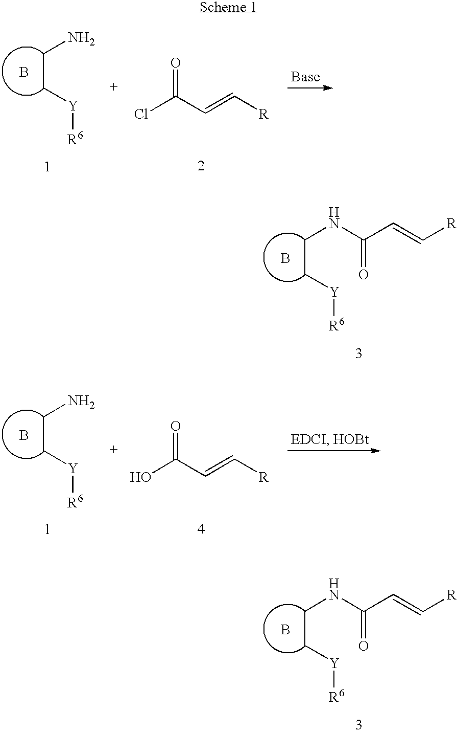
C(CN)[Y][R6].B.ClC(C=C[R])=O.C(CNC(C=C[R])=O)[Y][R6].B.C(CN)[Y][R6].B.OC(C=C[R])=O.C(CNC(C=C[R])=O)[Y][R6].B
